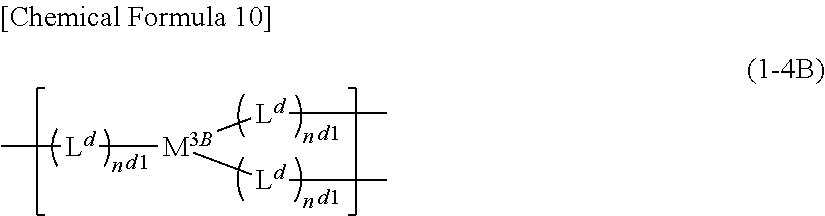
C[Ld][M3B]([Ld]C)[Ld]C
